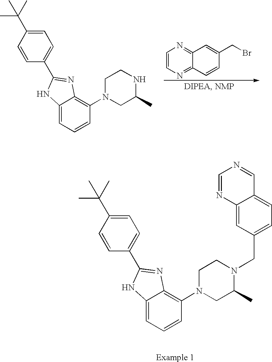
C1=CN=C2C(=N1)C=C(CBr)C=C2.C1(C(C)(C)C)=CC=C(C2=NC3=C(N4CC(C)NCC4)C=CC=C3N2)C=C1.C1(C(C)(C)C)=CC=C(C2=NC3=C(N4CC(C)N(CC5=CC=C6C(=C5)N=CN=C6)CC4)C=CC=C3N2)C=C1
